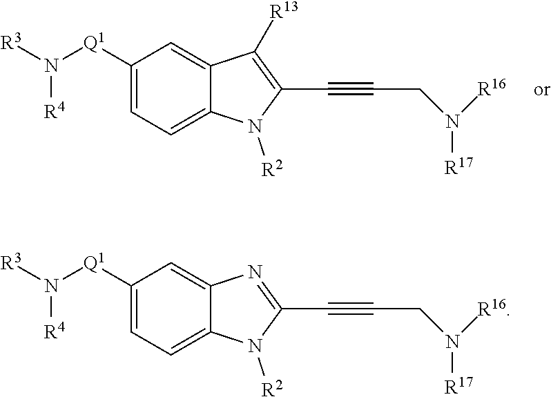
N([R16])(CC#CC1=C([R13])C2=CC([Q1]N([R4])[R3])=CC=C2N1[R2])[R17].N([R16])(CC#CC1=NC2=CC([Q1]N([R4])[R3])=CC=C2N1[R2])[R17]
